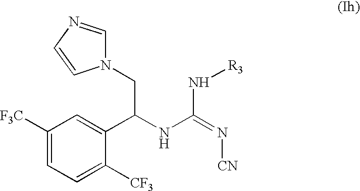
C1([F3C])=CC=C([CF3])C(C(NC(=N[CN])N[R3])CN2C=NC=C2)=C1
